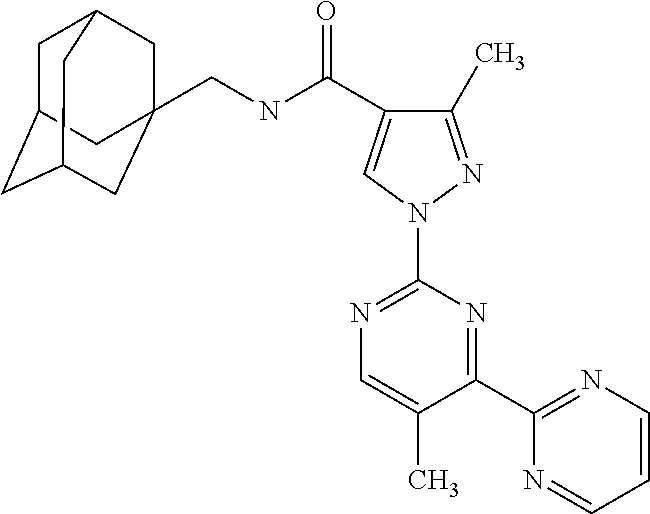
C1C2CC3CC(CNC(C4=CN(C5=NC=C(C)C(C6=NC=CC=N6)=N5)N=C4C)=O)(CC1C3)C2
